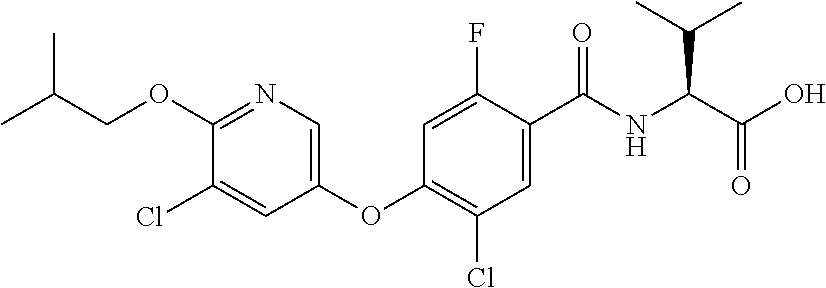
C1(OC2=C(Cl)C=C(C(NC(C(O)=O)C(C)C)=O)C(F)=C2)=CN=C(OCC(C)C)C(Cl)=C1
